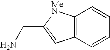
C12=C(C=CC=C1)C=C(CN)[MeN]2
